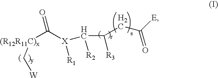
C([(R12R11C)x]C([X](C(C([R3])CC([E])=O)[R2])[R1])=O)[W]
